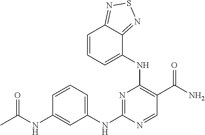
C1=CC=C(NC2=NC(NC3=CC=CC4=NSN=C34)=C(C(N)=O)C=N2)C=C1NC(C)=O
